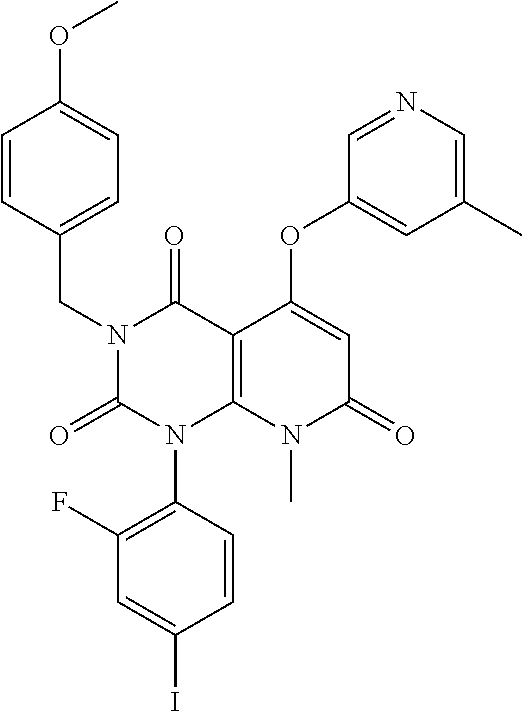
C1(F)=C(N2C3=C(C(=O)N(CC4=CC=C(OC)C=C4)C2=O)C(OC2=CC(C)=CN=C2)=CC(=O)N3C)C=CC(I)=C1
